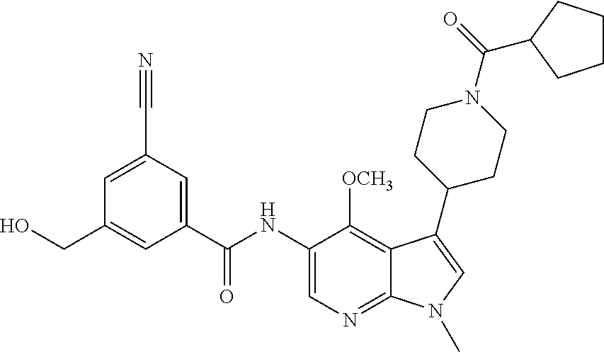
C1=C(C#N)C=C(C(NC2=CN=C3C(=C2[OCH3])C(C2CCN(C(=O)C4CCCC4)CC2)=CN3C)=O)C=C1CO
